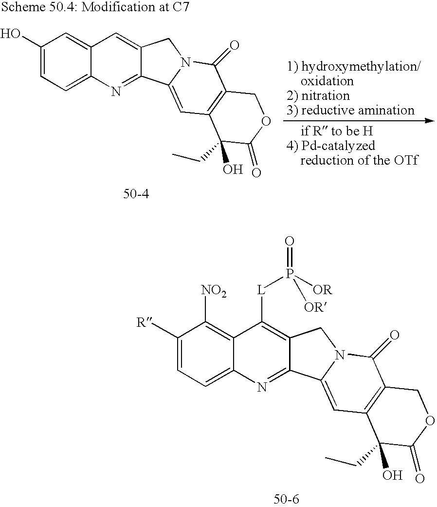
C1(O)=CC=C2C(=C1)C=C1C(=N2)C2=CC3=C(C(=O)N2C1)COC(=O)C3(CC)O.C1([R])=CC=C2C(=C1[NO2])C([L]P([OR])(=O)[OR])=C1C(=N2)C2=CC3=C(C(=O)N2C1)COC(=O)C3(CC)O
